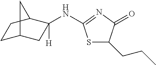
C1C2CC([H])(NC3=NC(=O)C(CCC)S3)C(C1)C2
